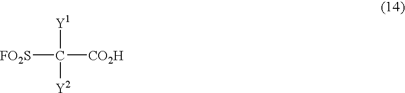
[FO2S]C([Y1])([Y2])[CO2H]
